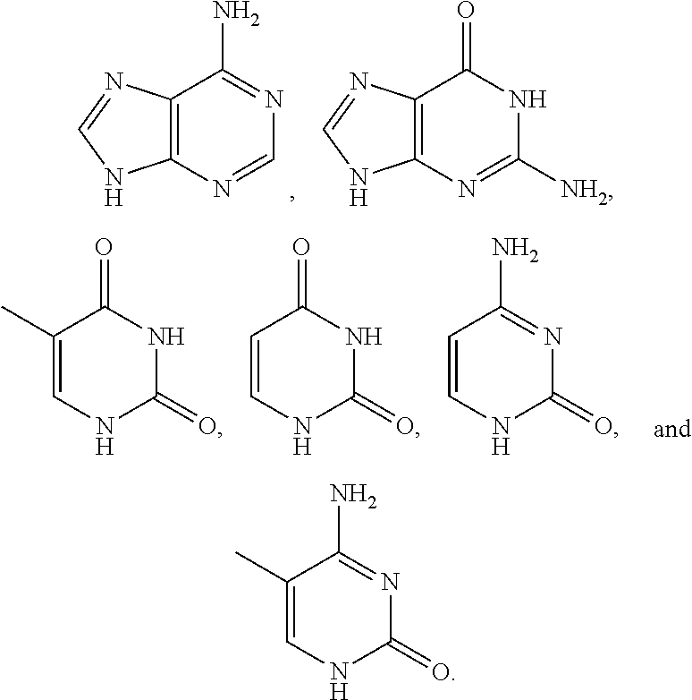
C12=C(N=CN=C1N)NC=N2.C12=C(N=C([NH2])NC1=O)NC=N2.C1(C)=CNC(=O)NC1=O.C1=CNC(=O)NC1=O.C1=CNC(=O)N=C1N.C1(C)=CNC(=O)N=C1N
